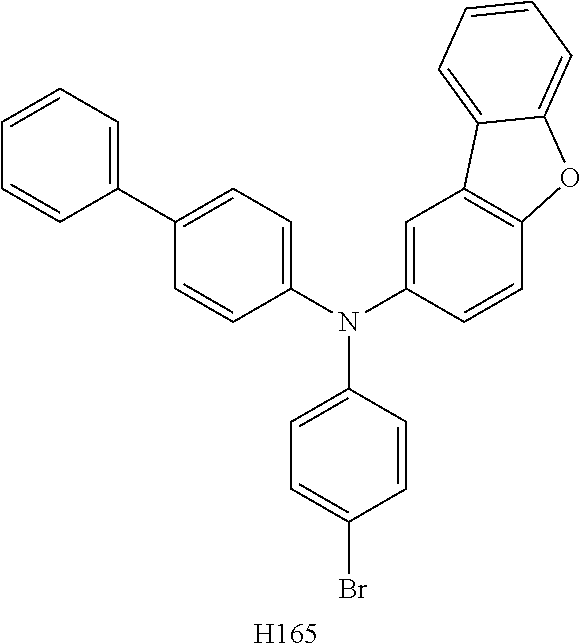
C1(C2=CC=C(N(C3=CC4=C(C=C3)OC3=CC=CC=C43)C3=CC=C(Br)C=C3)C=C2)=CC=CC=C1.[H165]
